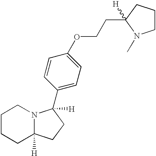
C1CCC2([H])N(C1)C([H])(C1=CC=C(OCCC3([H])CCCN3C)C=C1)CC2
